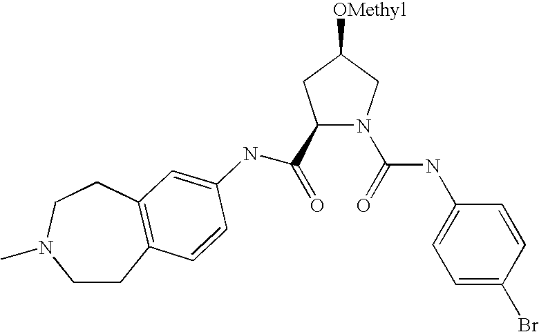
C1(C(=O)NC2=CC3=C(CCN(C)CC3)C=C2)N(C(=O)NC2=CC=C(Br)C=C2)CC([OMethyl])C1
